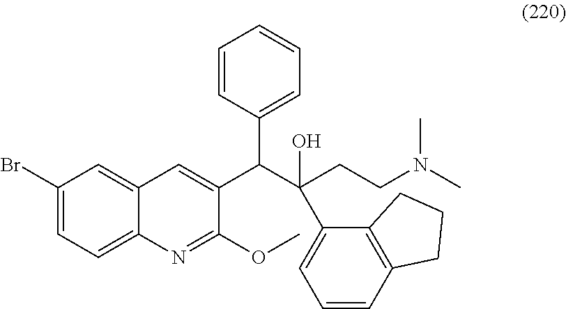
C1(Br)=CC=C2C(=C1)C=C(C(C(CCN(C)C)(O)C1=CC=CC3=C1CCC3)C1=CC=CC=C1)C(OC)=N2
